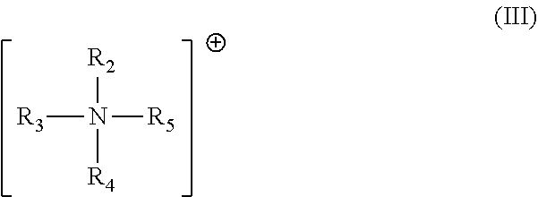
[R3]N([R2])([R4])[R5]
